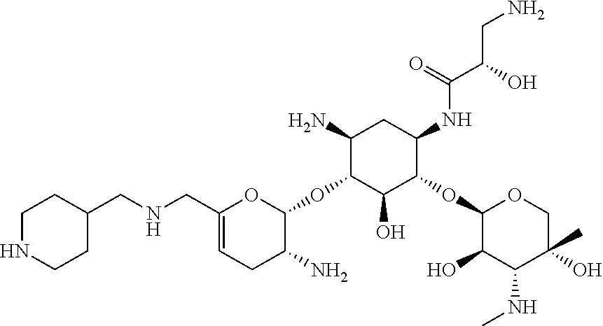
C1(N)C(OC2C(N)CC=C(CNCC3CCNCC3)O2)C(O)C(OC2C(O)C(NC)C(O)(C)CO2)C(NC(=O)C(CN)O)C1
